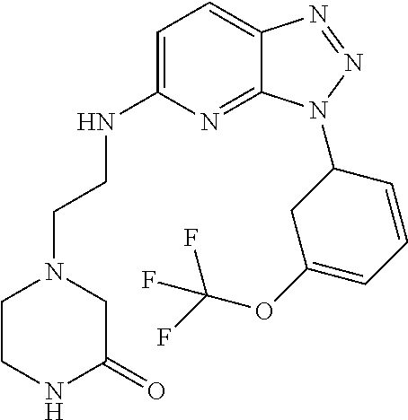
C1=C(NCCN2CCNC(=O)C2)N=C2C(=C1)N=NN2C1CC(OC(F)(F)F)=CC=C1
